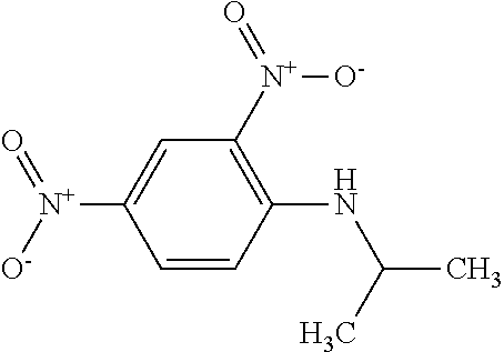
C1=CC(NC(C)C)=C([N+](=O)[O-])C=C1[N+]([O-])=O
